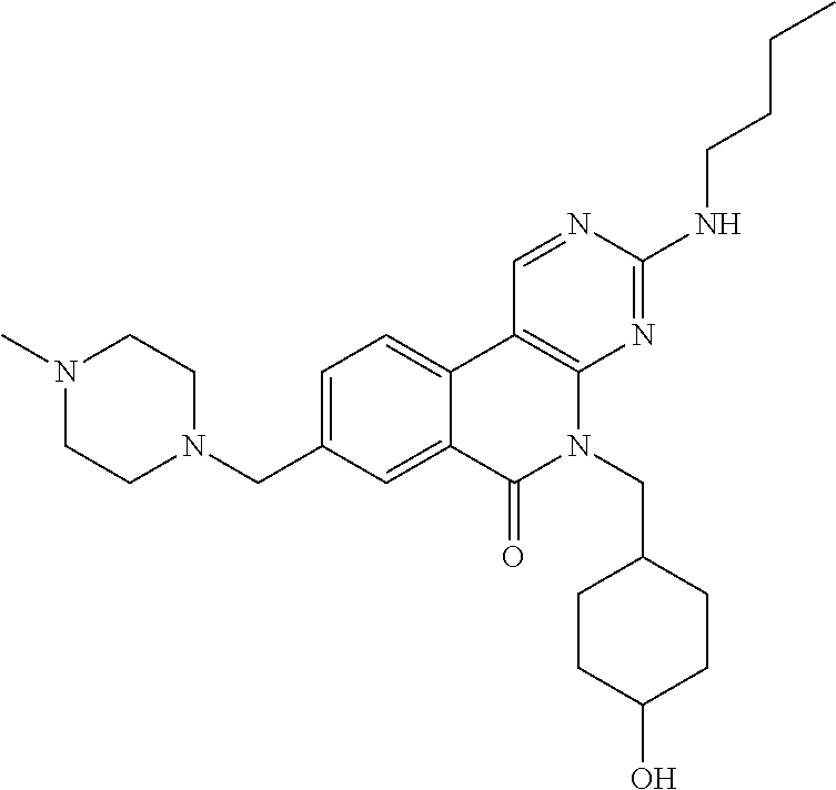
N1(C)CCN(CC2=CC=C3C(=C2)C(=O)N(CC2CCC(O)CC2)C2=C3C=NC(NCCCC)=N2)CC1
